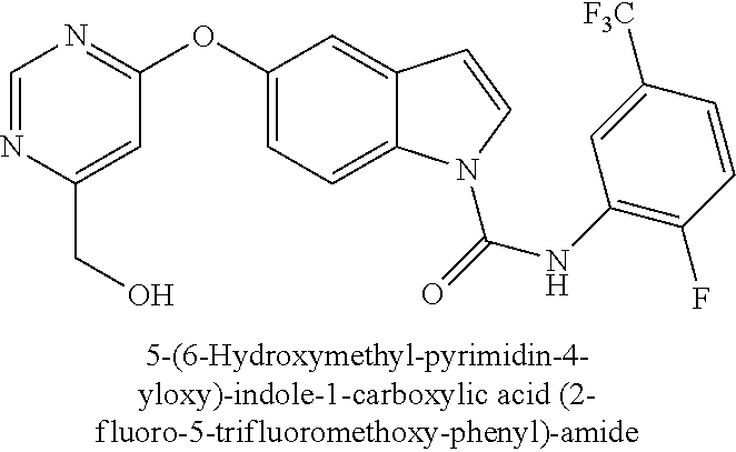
C1=C(OC2=NC=NC(CO)=C2)C=C2C(=C1)N(C(NC1=C(F)C=CC([F3C])=C1)=O)C=C2
